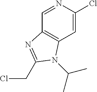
C1=C(Cl)N=CC2=C1N(C(C)C)C(CCl)=N2
